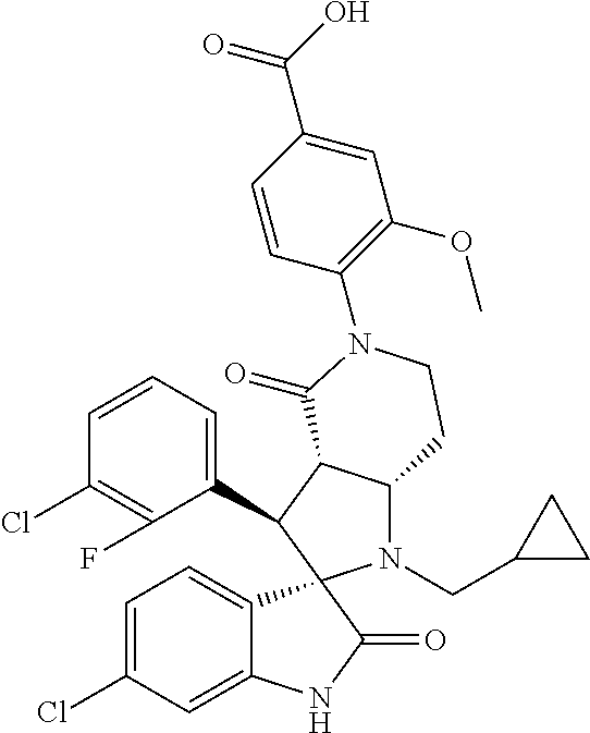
C1(C2C3C(N(CC4CC4)C24C2=CC=C(Cl)C=C2NC4=O)CCN(C2=C(OC)C=C(C(O)=O)C=C2)C3=O)=CC=CC(Cl)=C1F
